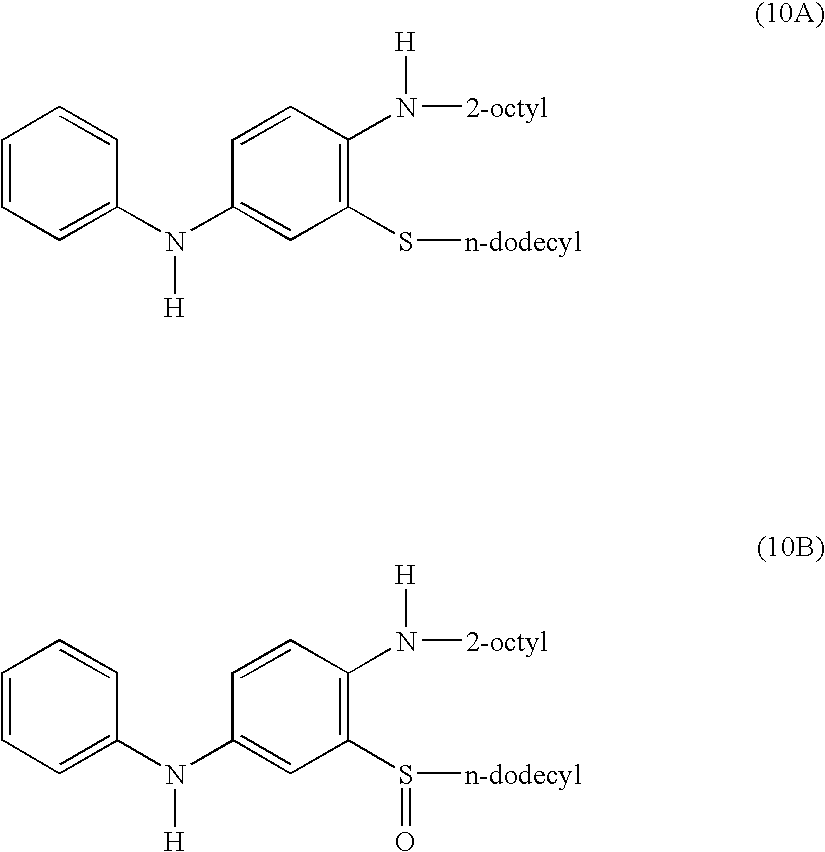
C1=CC=C(N(C2=CC(S[n-dodecyl])=C(N([2-octyl])[H])C=C2)[H])C=C1.C1=CC=C(N(C2=CC(S([n-dodecyl])=O)=C(N([2-octyl])[H])C=C2)[H])C=C1
